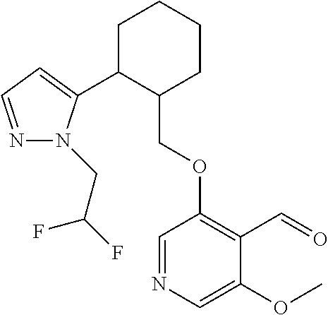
C1C(C2=CC=NN2CC(F)F)C(COC2=C(C=O)C(OC)=CN=C2)CCC1
